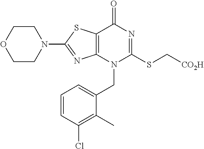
C1CN(C2=NC3=C(S2)C(=O)N=C(SC[CO2H])N3CC2=CC=CC(Cl)=C2C)CCO1
